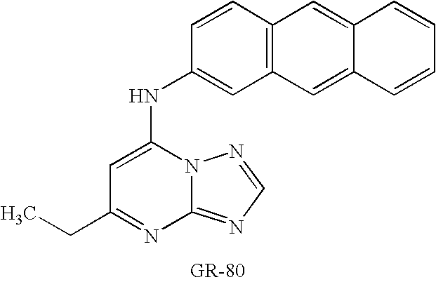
N12C(=NC=N1)N=C(CC)C=C2NC1=CC2=C(C=C1)C=C1C(=C2)C=CC=C1
